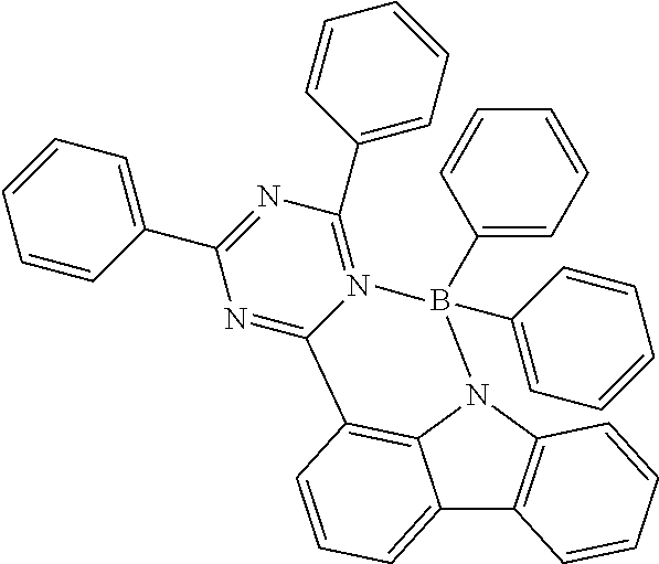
C12=CC=CC3=C1N(C1=C2C=CC=C1)B(C1=CC=CC=C1)(C1=CC=CC=C1)N1=C(C2=CC=CC=C2)N=C(C2=CC=CC=C2)N=C31
